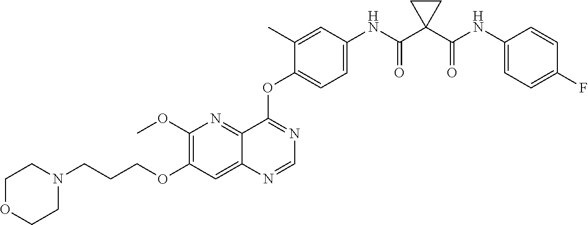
C12=NC(OC)=C(OCCCN3CCOCC3)C=C1N=CN=C2OC1=CC=C(NC(C2(C(NC3=CC=C(F)C=C3)=O)CC2)=O)C=C1C
